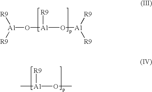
O([A1](O[A1]([R9])[R9])[R9])[A1]([R9])[R9].C[A1](OC)[R9]
